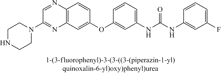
C12=C(C=C(OC3=CC(NC(NC4=CC(F)=CC=C4)=O)=CC=C3)C=C1)N=C(N1CCNCC1)C=N2
